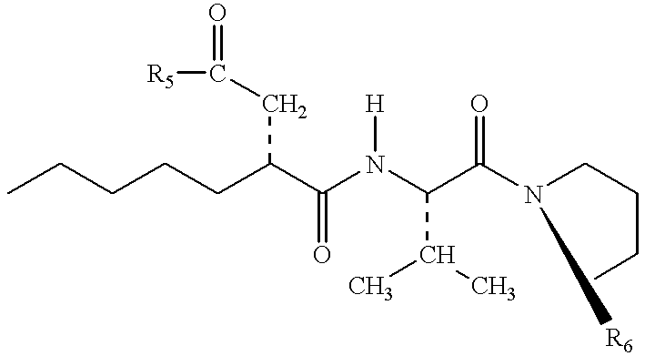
CCCCCC(C(N(C(C(N(CCCC)[R6])=O)C(C)C)[H])=O)CC([R5])=O
